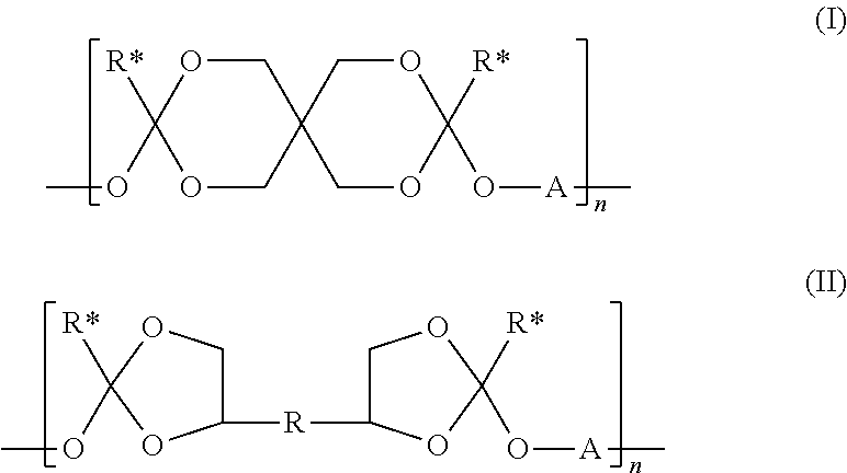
C12(COC([R*])(OC)OC1)COC(O[A]C)([R*])OC2.C1([R]C2COC(O[A]C)([R*])O2)COC([R*])(OC)O1
